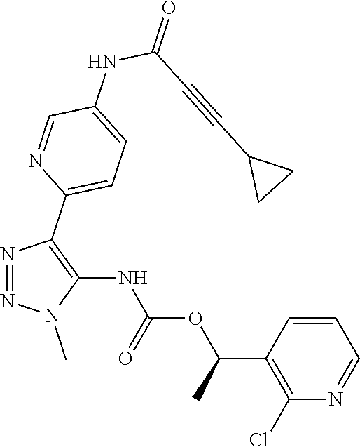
N1=NN(C)C(NC(OC(C2=C(Cl)N=CC=C2)C)=O)=C1C1=CC=C(NC(C#CC2CC2)=O)C=N1
